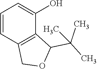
C1=CC2=C(C(O)=C1)C(C(C)(C)C)OC2
